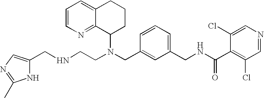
N(CC1=CC(CNC(C2=C(Cl)C=NC=C2Cl)=O)=CC=C1)(C1CCCC2=CC=CN=C12)CCNCC1=CN=C(C)N1
